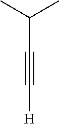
C(C#C[H])(C)C
